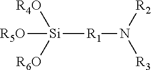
[R5O][Si]([R1]N([R3])[R2])([R4O])[R6O]
